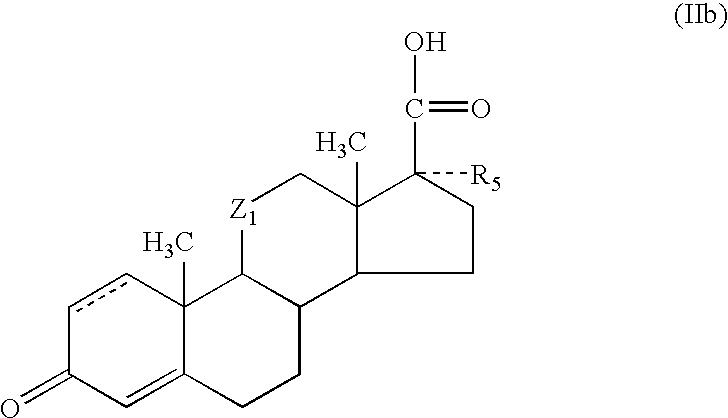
c1cC2(C)C(=CC1=O)CCC1C2[Z1]CC2(C)C1CCC2(C(O)=O)[R5]
